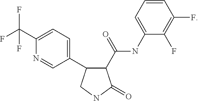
C1(C(F)(F)F)=CC=C(C2C(C(=O)NC3=CC=CC(F)=C3F)C(=O)NC2)C=N1
